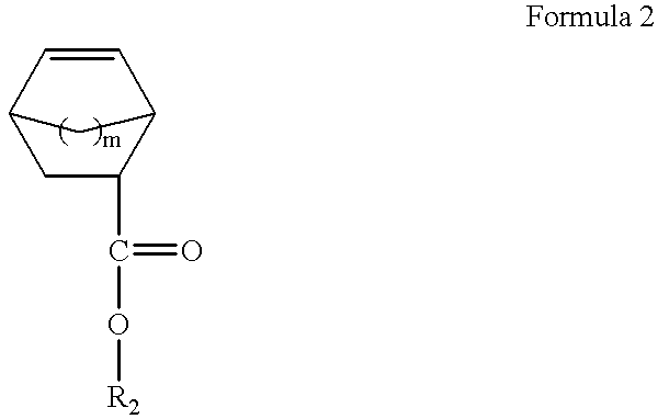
C1C(C(=O)O[R2])C2C=CC1C2
